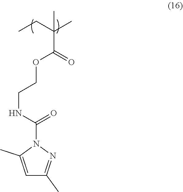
C(NC(N1C(C)=CC(C)=N1)=O)COC(=O)C(CC)(C)C
